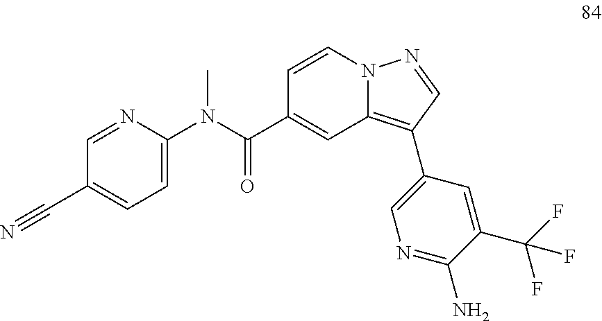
C1=CN2C(=C(C3=CN=C(N)C(C(F)(F)F)=C3)C=N2)C=C1C(N(C1=CC=C(C#N)C=N1)C)=O
